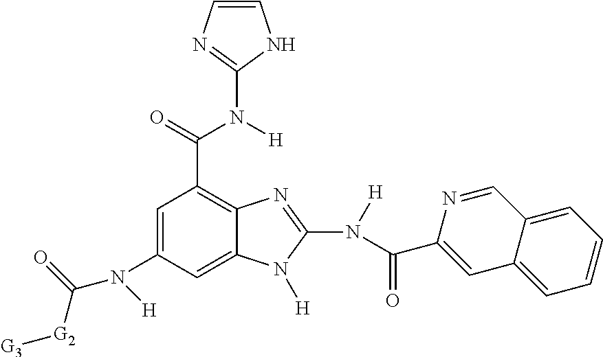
C1=C(N(C([G2][G3])=O)[H])C=C2C(=C1C(N(C1=NC=CN1)[H])=O)N=C(N([H])C(=O)C1=CC3=CC=CC=C3C=N1)N2[H]
